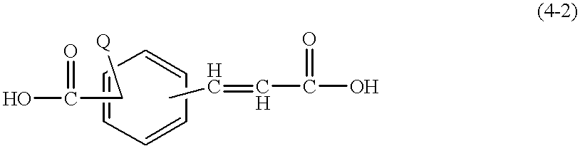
OC(=O)C[Q].C1=CC=CC=C1.CC=CC(=O)O
